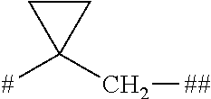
C1([#])(C[##])CC1
